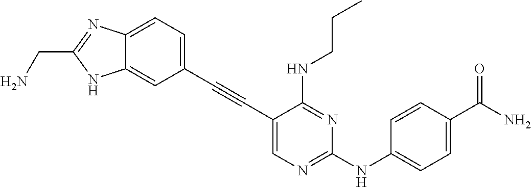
C1=C2C(=CC=C1C#CC1=CN=C(NC3=CC=C(C(N)=O)C=C3)N=C1NCCC)N=C(CN)N2
